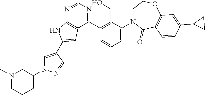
N1=CN=C(C2=C(CO)C(N3CCOC4=C(C3=O)C=CC(C3CC3)=C4)=CC=C2)C2=C1NC(C1=CN(C3CN(C)CCC3)N=C1)=C2
